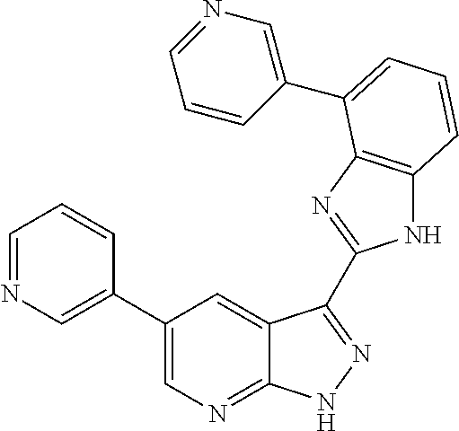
C1(C2=CN=CC=C2)=CN=C2C(=C1)C(C1=NC3=C(N1)C=CC=C3C1=CN=CC=C1)=NN2
